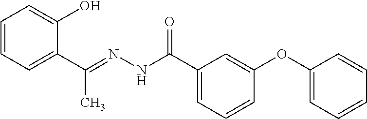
C1=CC=C(C(=NNC(C2=CC=CC(OC3=CC=CC=C3)=C2)=O)C)C(O)=C1
